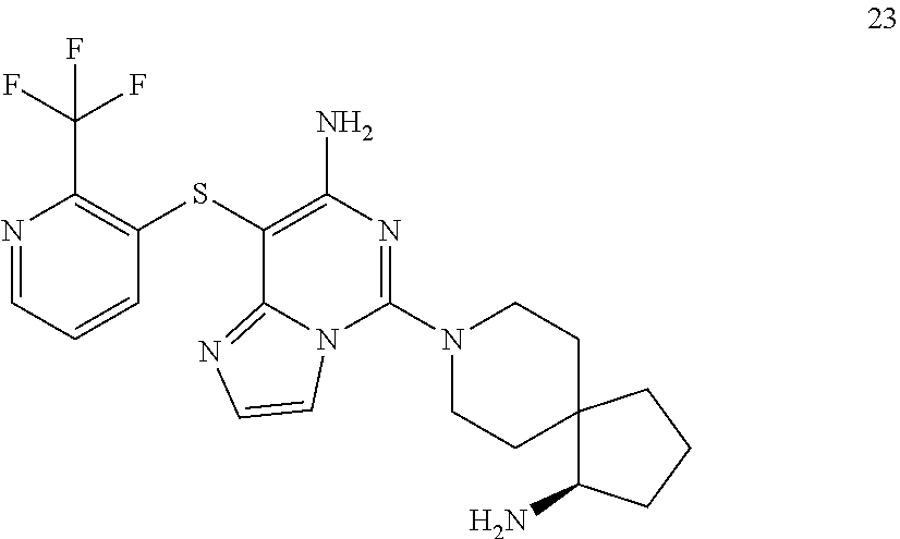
N1=CC=CC(SC2=C(N)N=C(N3CCC4(CC3)C(N)CCC4)N3C2=NC=C3)=C1C(F)(F)F
